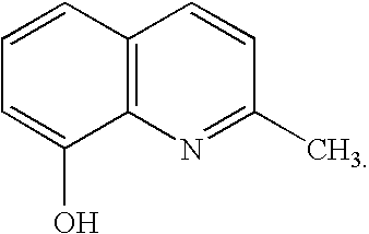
C1=CC2=C(C(O)=C1)N=C(C)C=C2
